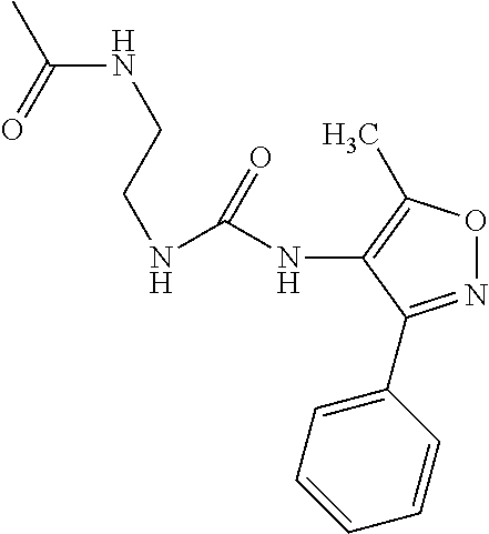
CC(=O)NCCNC(NC1=C(C)ON=C1C1=CC=CC=C1)=O
